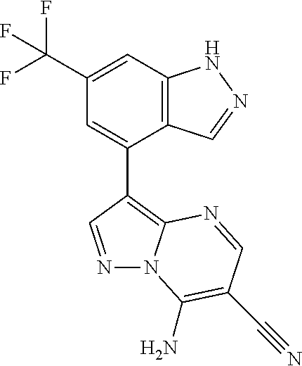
C12=C(C=C(C(F)(F)F)C=C1C1=C3N(N=C1)C(N)=C(C#N)C=N3)NN=C2
